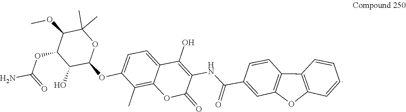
C1(OC(=O)N)C(O)C(OC2=CC=C3C(=C2C)OC(=O)C(NC(C2=CC4=C(C=C2)C2=C(O4)C=CC=C2)=O)=C3O)OC(C)(C)C1OC
